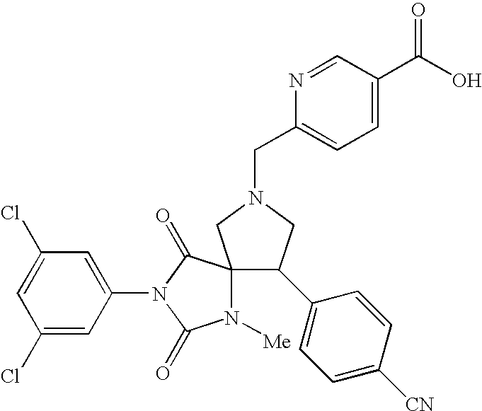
C1(Cl)=CC(Cl)=CC(N2C(=O)N([Me])C3(C2=O)C(C2=CC=C([CN])C=C2)CN(CC2=CC=C(C(O)=O)C=N2)C3)=C1
